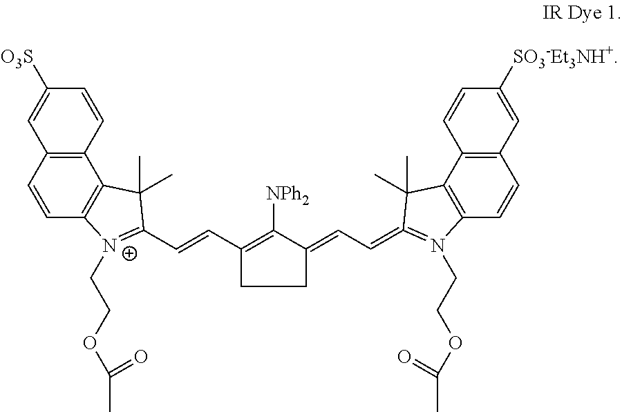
C12=C(C=CC3=C1C(C)(C)C(C=CC1=C([NPh2])C(=CC=C4=N(CCOC(C)=O)C5=C(C6=C(C=C5)C=C([SO3-Et3NH+])C=C6)C4(C)C)CC1)=[N+]3CCOC(C)=O)C=C([O3S])C=C2
